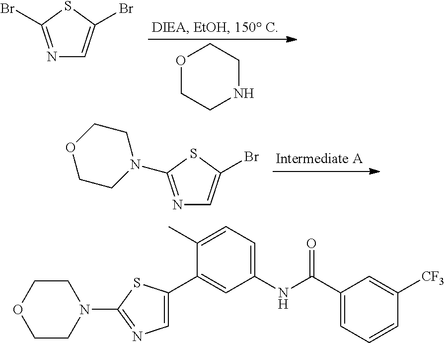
O1CCNCC1.N1=C(Br)SC(Br)=C1.N1=C(N2CCOCC2)SC(Br)=C1.C1(C2=CN=C(N3CCOCC3)S2)=CC(NC(C2=CC=CC([CF3])=C2)=O)=CC=C1C
